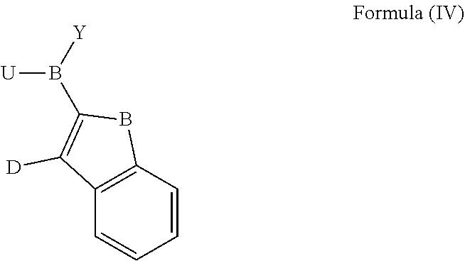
C12=C(C=CC=C1)BC(B([Y])[U])=C2[D]
